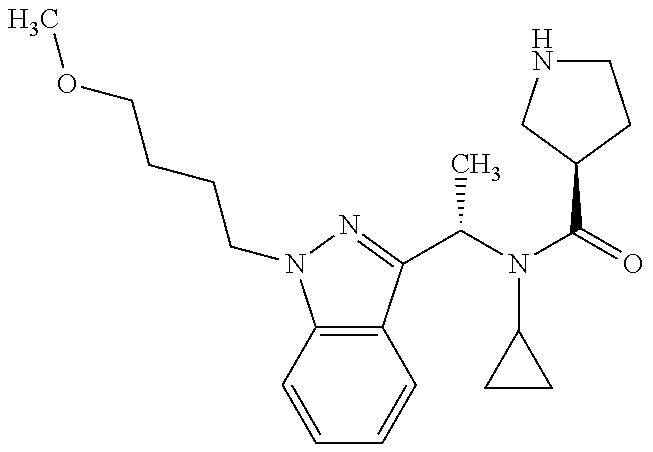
COCCCCN1C2=C(C(C(N(C(=O)C3CNCC3)C3CC3)C)=N1)C=CC=C2
